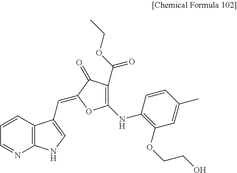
C1=CC=NC2=C1C(C=C1C(=O)C(C(OCC)=O)=C(NC3=C(OCCO)C=C(C)C=C3)O1)=CN2
